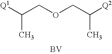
[Q1]C(COCC([Q2])C)C.[BV]
